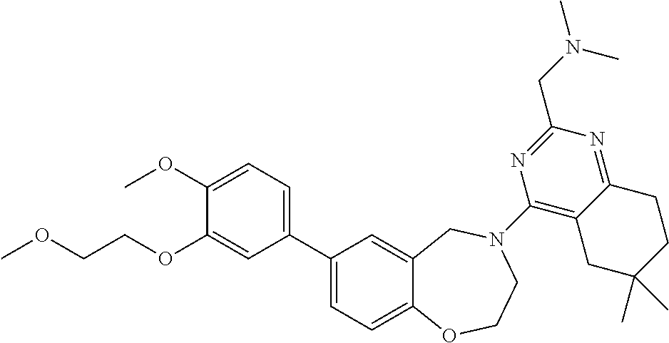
C1(C2=CC=C(OC)C(OCCOC)=C2)=CC=C2C(=C1)CN(C1=C3C(=NC(CN(C)C)=N1)CCC(C)(C)C3)CCO2
